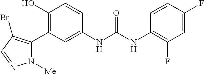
C1(O)=C(C2=C(Br)C=NN2[Me])C=C(NC(=O)NC2=C(F)C=C(F)C=C2)C=C1
